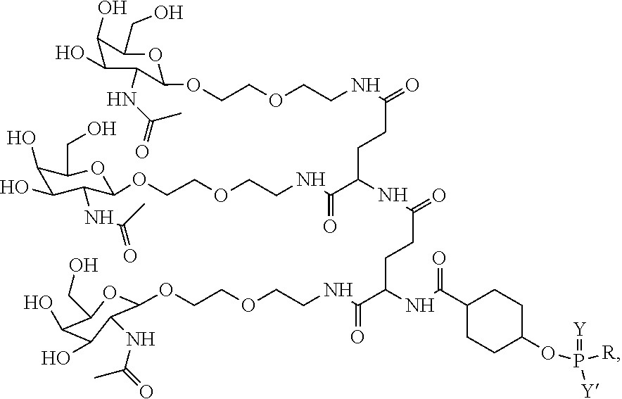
O(C1CCC(C(NC(C(=O)NCCOCCOC2C(NC(=O)C)C(O)C(O)C(CO)O2)CCC(NC(C(NCCOCCOC2C(NC(=O)C)C(O)C(O)C(CO)O2)=O)CCC(NCCOCCOC2OC(CO)C(O)C(O)C2NC(=O)C)=O)=O)=O)CC1)P(=[Y])([R])[Y]
